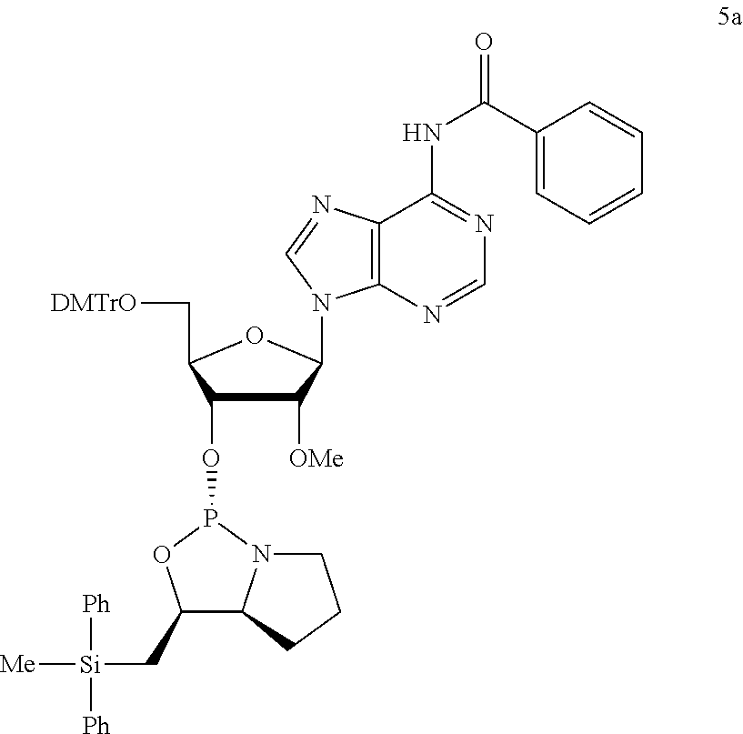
C1([OMe])C(OP2OC(C[Si]([Ph])([Ph])[Me])C3N2CCC3)C(C[DMTrO])OC1N1C2=C(N=C1)C(NC(C1=CC=CC=C1)=O)=NC=N2
